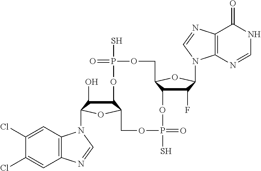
C12C(O)C(N3C4=C(C=C(Cl)C(Cl)=C4)N=C3)OC1COP(S)(=O)OC1C(F)C(N3C4=C(C(=O)NC=N4)N=C3)OC1COP(S)(=O)O2
